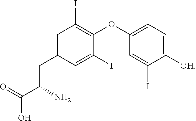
OC(=O)C(CC1=CC(I)=C(OC2=CC=C([OH])C(I)=C2)C(I)=C1)N
